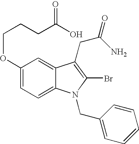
C1(OCCCC(O)=O)=CC=C2C(=C1)C(CC(=O)N)=C(Br)N2CC1=CC=CC=C1
